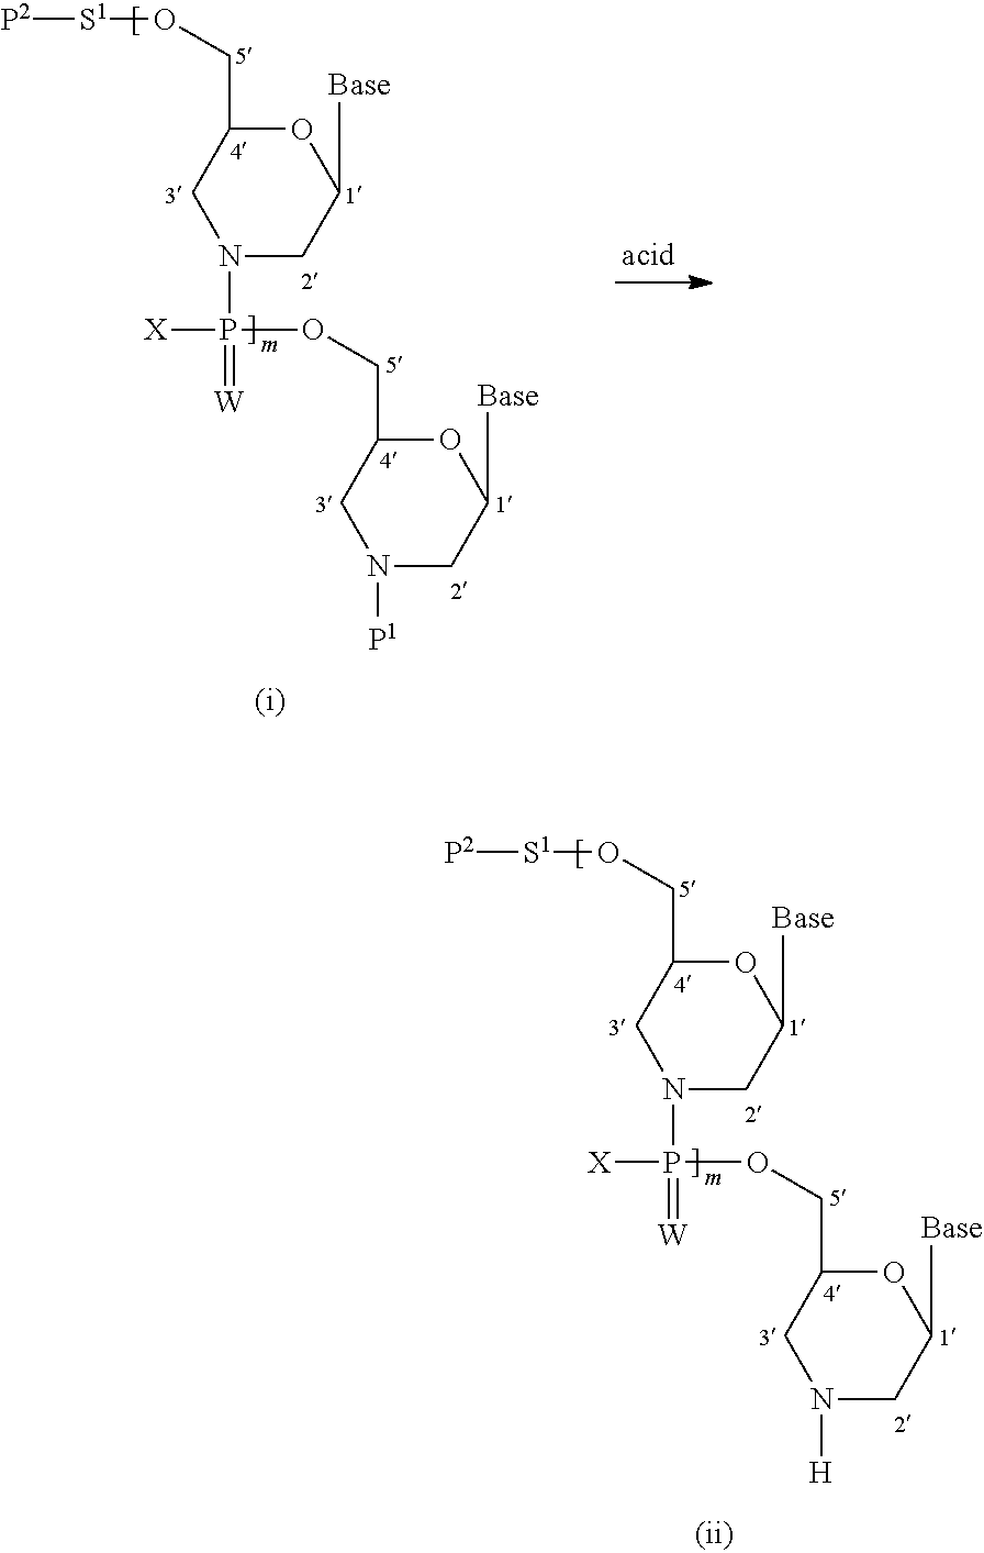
O1C(CO[S1][P2])CN(P([X])(=[W])OCC2OC([Base])CN([P1])C2)CC1[Base].O1C(CO[S1][P2])CN(P([X])(=[W])OCC2OC([Base])CN([H])C2)CC1[Base]
